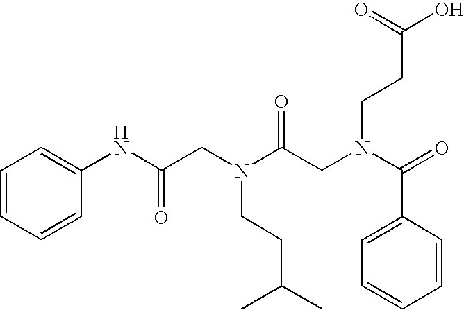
C1=CC=CC(NC(CN(C(CN(C(=O)C2=CC=CC=C2)CCC(O)=O)=O)CCC(C)C)=O)=C1
